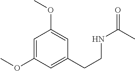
C1=C(OC)C=C(CCNC(=O)C)C=C1OC
